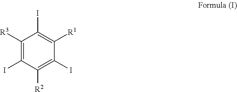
C1([R3])=C(I)C([R2])=C(I)C([R1])=C1I
